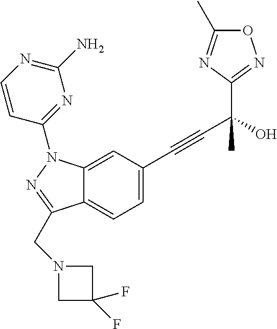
C1(C(C#CC2=CC=C3C(=C2)N(C2=NC(N)=NC=C2)N=C3CN2CC(F)(F)C2)(O)C)=NOC(C)=N1
